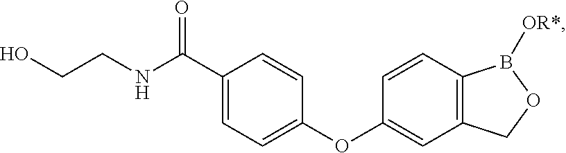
C(O)CNC(C1=CC=C(OC2=CC3=C(C=C2)B([OR*])OC3)C=C1)=O
